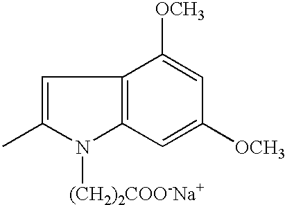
C1=C(C)N([(CH2)2COO-Na+])C2=C1C([OCH3])=CC([OCH3])=C2
